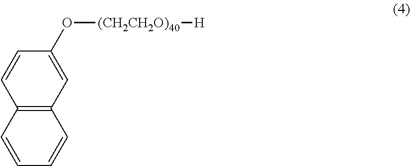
C12=C(C=C(O[(CH2CH2O)40][H])C=C1)C=CC=C2
